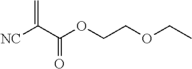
[NC]C(C(OCCOCC)=O)=C
